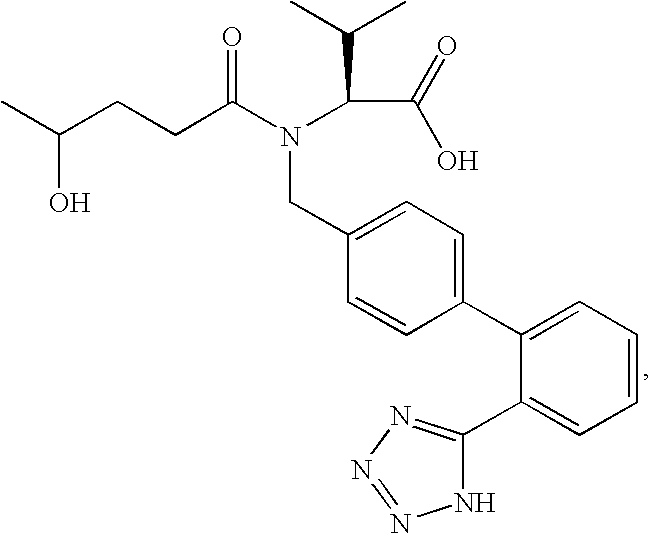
C1=CC=C(C2=CC=C(CN(C(C(=O)O)C(C)C)C(CCC(O)C)=O)C=C2)C(C2=NN=NN2)=C1
